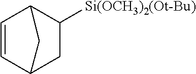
C1C([Si(OCH3)2(Ot-Bu)])C2C=CC1C2
